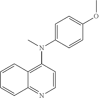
C1=CC(N(C2=CC=C(OC)C=C2)C)=C2C(=N1)C=CC=C2
